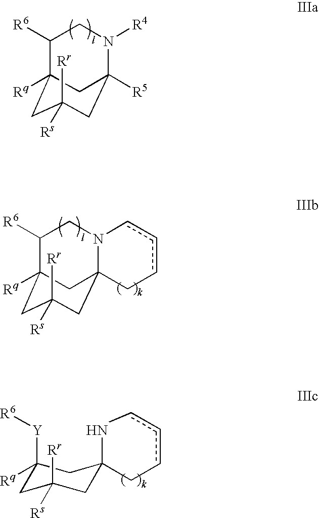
C1([R6])C2([Rq])CC([Rs])([Rr])CC([R5])(N([R4])C1)C2.C1([R6])C2([Rq])CC([Rs])([Rr])CC3(N(C1)cccC3)C2.N1cccCC12CC([Rr])([Rs])CC([Rq])([Y][R6])C2
